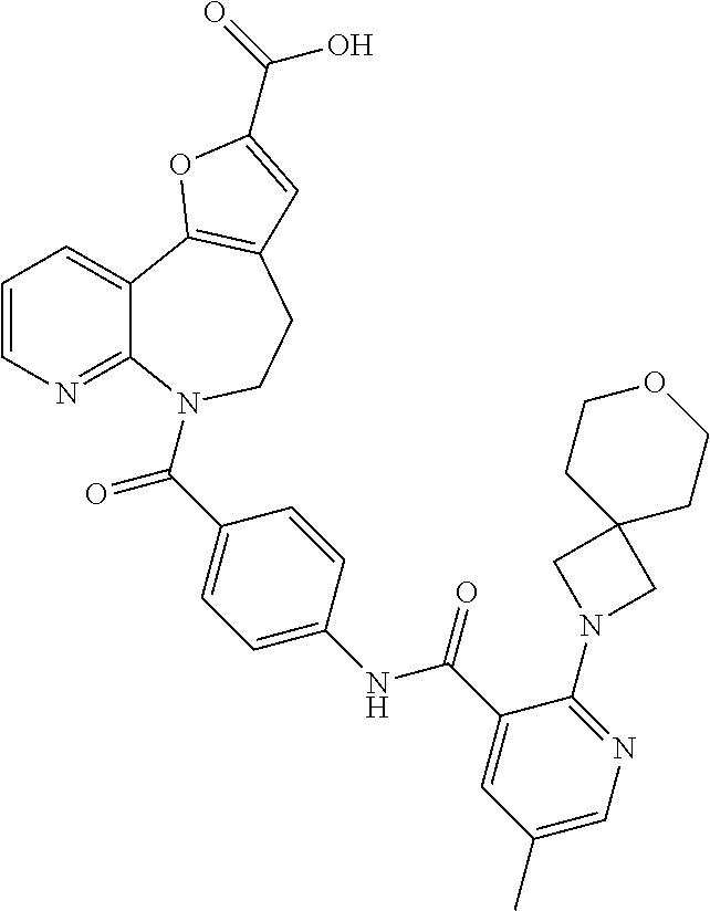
C12=NC=CC=C1C1=C(CCN2C(C2=CC=C(NC(C3=CC(C)=CN=C3N3CC4(C3)CCOCC4)=O)C=C2)=O)C=C(C(=O)O)O1
